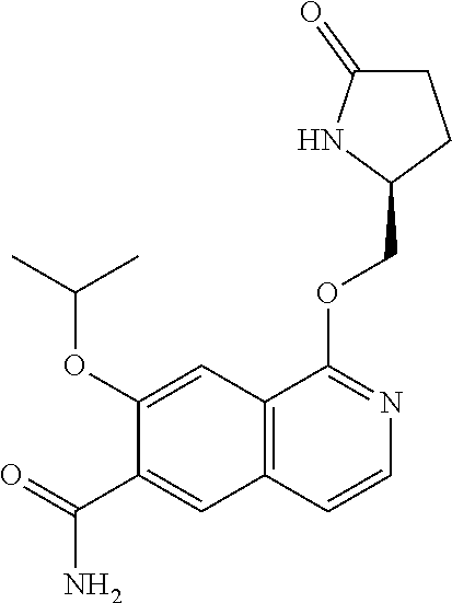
C1(OC(C)C)=CC2=C(C=C1C(N)=O)C=CN=C2OCC1CCC(=O)N1
